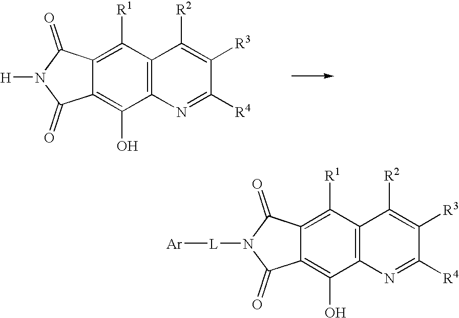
C12=C([R1])C3=C(C(O)=C1C(=O)N([H])C2=O)N=C([R4])C([R3])=C3[R2].C12=C([R1])C3=C(C(O)=C1C(=O)N([L][Ar])C2=O)N=C([R4])C([R3])=C3[R2]
